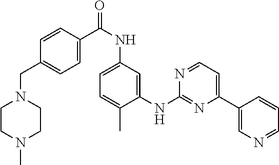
C1CN(C)CCN1CC1=CC=C(C(NC2=CC=C(C)C(NC3=NC(C4=CN=CC=C4)=CC=N3)=C2)=O)C=C1
